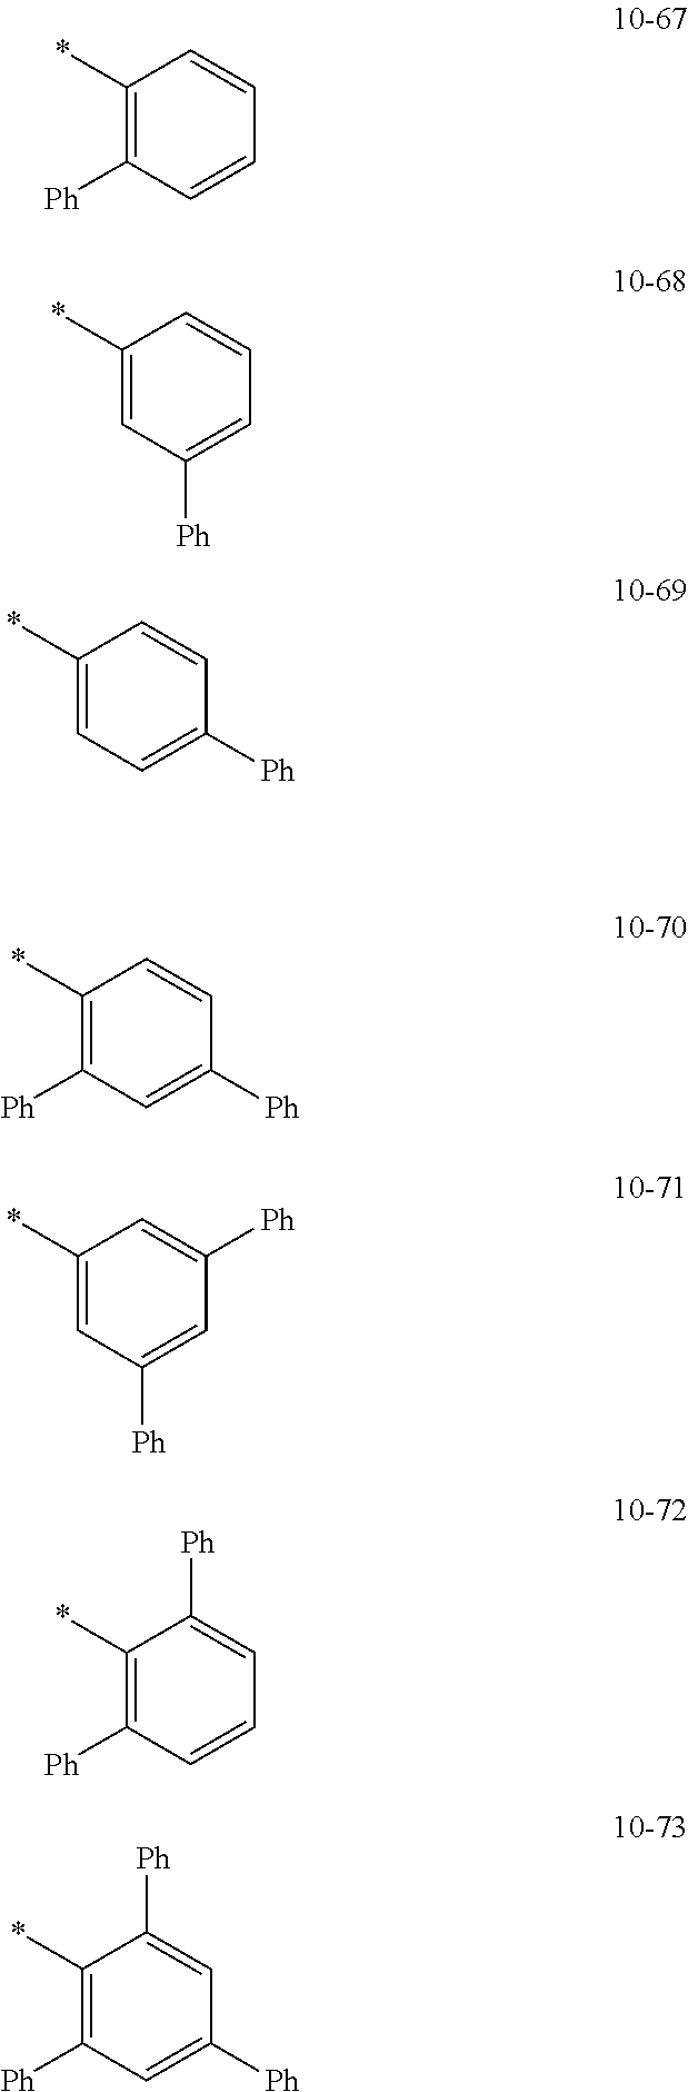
C1=CC(*)=C([Ph])C=C1.C1=CC(*)=CC([Ph])=C1.C1=CC(*)=CC=C1[Ph].C1=CC(*)=C([Ph])C=C1[Ph].C1([Ph])=CC(*)=CC([Ph])=C1.C1=C([Ph])C(*)=C([Ph])C=C1.C1=C([Ph])C(*)=C([Ph])C=C1[Ph]
